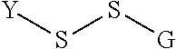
S(S[G])[Y]
